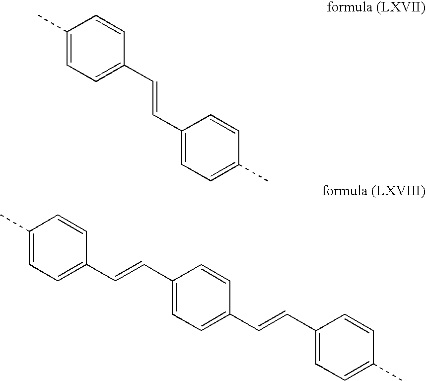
C1(C)=CC=C(C=CC2=CC=C(C)C=C2)C=C1.C1(C)=CC=C(C=CC2=CC=C(C=CC3=CC=C(C)C=C3)C=C2)C=C1
